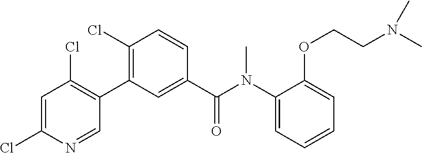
C1=C(Cl)N=CC(C2=C(Cl)C=CC(C(N(C3=CC=CC=C3OCCN(C)C)C)=O)=C2)=C1Cl
